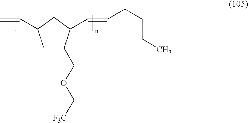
C1C(COC[F3C])C(C=CCCCC)CC1C=C
